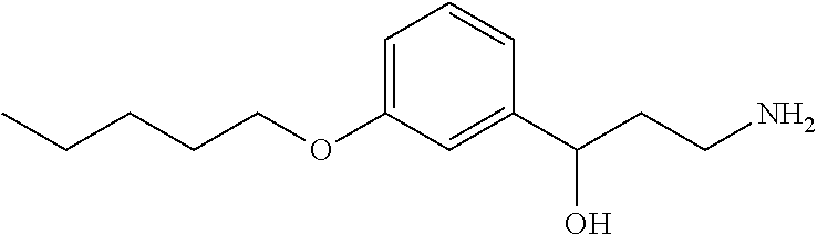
C1=C(OCCCCC)C=C(C(CCN)O)C=C1
